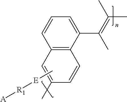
C1=CC2=C(C=C1C)C=CC=C2C(=C(C)C)C.C[E][R1][A]
